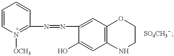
C1=CN([OCH3])=C(N=NC2=CC3=C(C=C2O)NCCO3)C=C1
